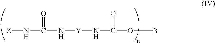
[Z]NC(=O)N[Y]NC(=O)Ob
